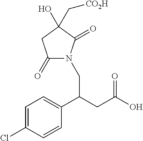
C1=C(Cl)C=CC(C(CC(O)=O)CN2C(=O)CC(O)(C[CO2H])C2=O)=C1
